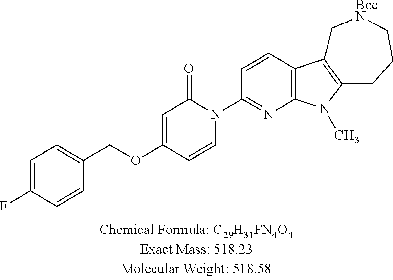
C1=C(F)C=CC(COC2=CC(=O)N(C3=NC4=C(C=C3)C3=C(N4C)CCC[BocN]C3)C=C2)=C1
